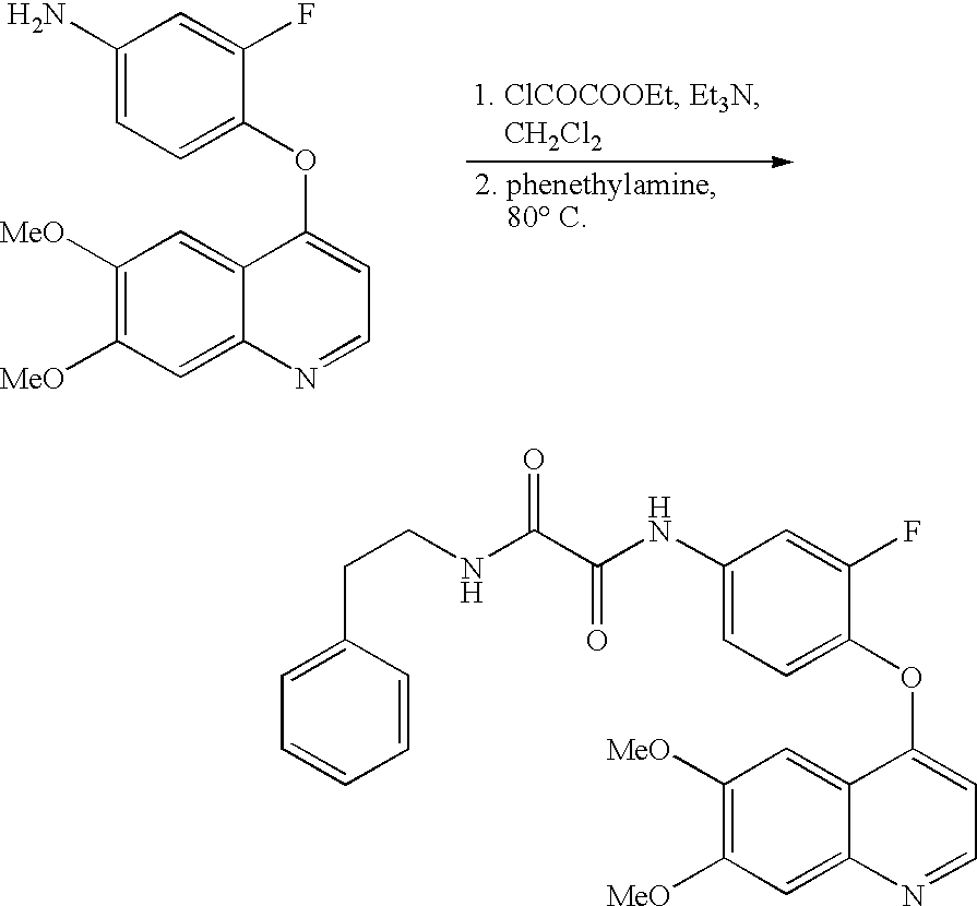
C1(N)=CC=C(OC2=CC=NC3=CC([MeO])=C([MeO])C=C23)C(F)=C1.C1=CC=CC(CCNC(C(NC2=CC=C(OC3=CC=NC4=CC([MeO])=C([MeO])C=C34)C(F)=C2)=O)=O)=C1
